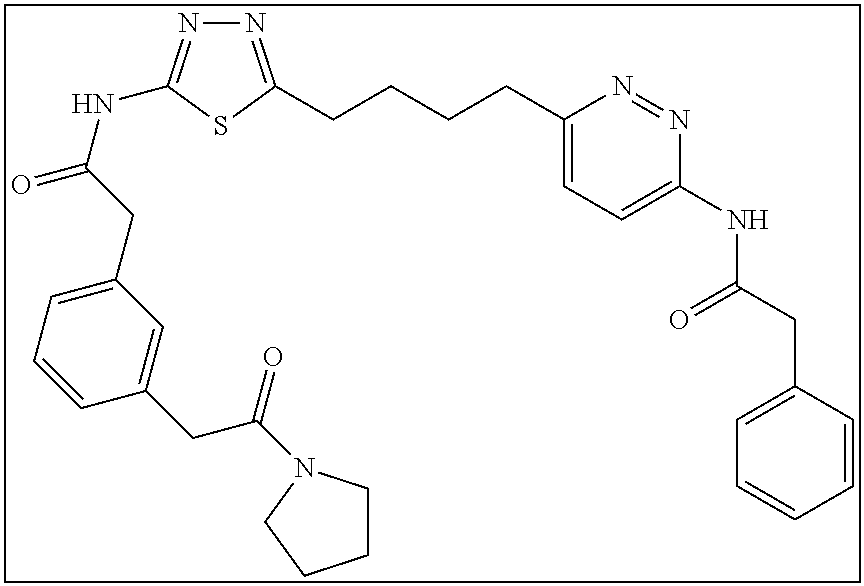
N1=C(CCCCC2=CC=C(NC(CC3=CC=CC=C3)=O)N=N2)SC(NC(=O)CC2=CC=CC(CC(=O)N3CCCC3)=C2)=N1
